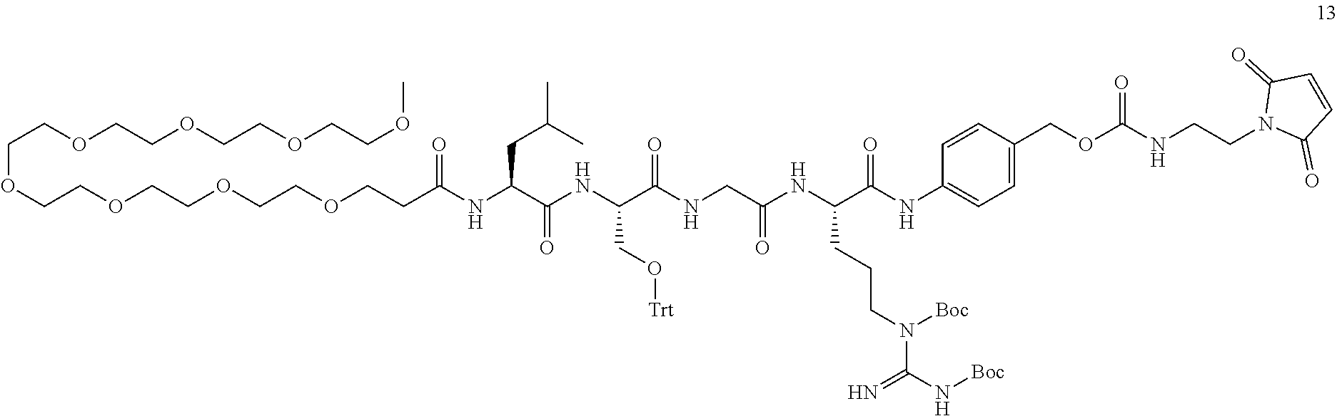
C(COCCOCCOCCOC)OCCOCCOCCOCCC(NC(C(NC(C(NCC(NC(C(NC1=CC=C(COC(NCCN2C(=O)C=CC2=O)=O)C=C1)=O)CCCN(C(N[Boc])=N)[Boc])=O)=O)CO[Trt])=O)CC(C)C)=O
